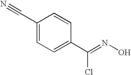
C1(C#N)=CC=C(C(=NO)Cl)C=C1
